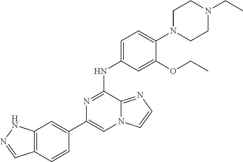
C1(C2=CC3=C(C=C2)C=NN3)=CN2C(=NC=C2)C(NC2=CC=C(N3CCN(CC)CC3)C(OCC)=C2)=N1
